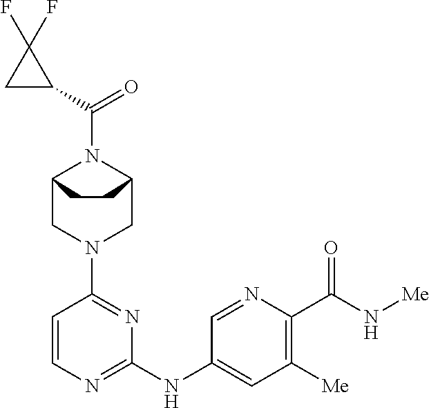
C12CN(C3=NC(NC4=CC([Me])=C(C(N[Me])=O)N=C4)=NC=C3)CC(N1C(=O)C1C(F)(F)C1)CC2
